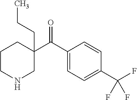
C1(C(C2=CC=C(C(F)(F)F)C=C2)=O)(CCC)CCCNC1
